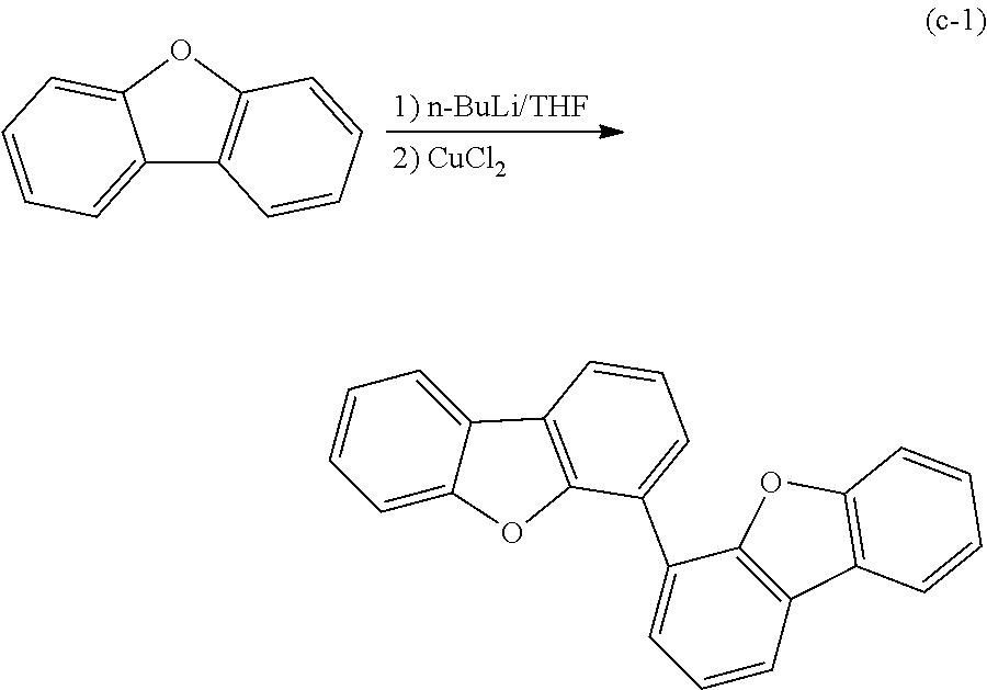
C12=CC=CC=C1OC1=C2C=CC=C1.C1=C2C(=CC=C1)C1=C(O2)C(C2=CC=CC3=C2OC2=C3C=CC=C2)=CC=C1
